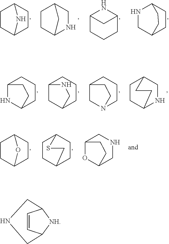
C1CC2CCC1N2.C1CC2NCC1C2.C12CCCC(N1)C2.N1CC2CCC1CC2.C12NC(CCC1)CC2.C12CC(CCC1)CN2.C12CN(CCC1)CC2.C1CC2NCC1CC2.C1CC2CCC1O2.C1CC2CCC1SC2.C12OC(CNC1)CC2.C1=CC2[NH]C1CNC2
